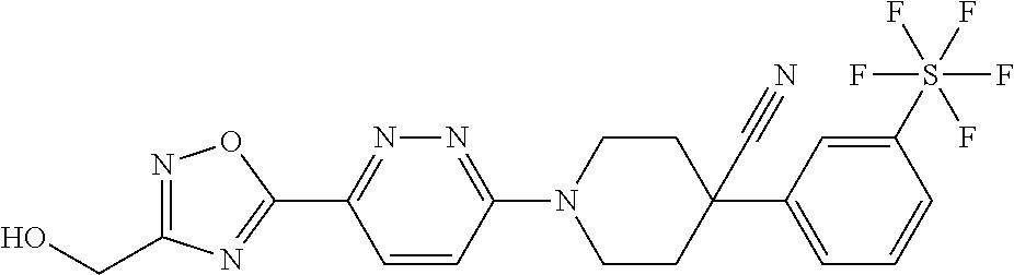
N1=C(CO)N=C(C2=NN=C(N3CCC(C#N)(C4=CC=CC(S(F)(F)(F)(F)F)=C4)CC3)C=C2)O1
